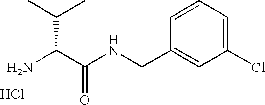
NC(C(NCC1=CC(Cl)=CC=C1)=O)C(C)C.Cl
